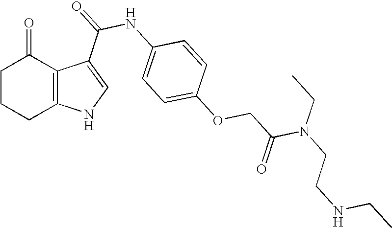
C12=C(C(C(=O)NC3=CC=C(OCC(N(CCNCC)CC)=O)C=C3)=CN1)C(=O)CCC2
